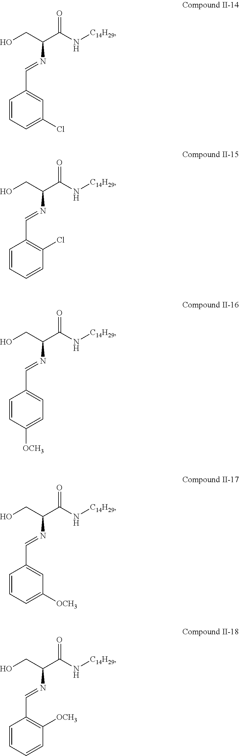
C1=C(C=NC(CO)C(N[C14H29])=O)C=CC=C1Cl.C1(Cl)=C(C=NC(CO)C(N[C14H29])=O)C=CC=C1.C1=C(C=NC(CO)C(N[C14H29])=O)C=CC([OCH3])=C1.C1=C(C=NC(CO)C(N[C14H29])=O)C=CC=C1[OCH3].C1([OCH3])=C(C=NC(CO)C(N[C14H29])=O)C=CC=C1
